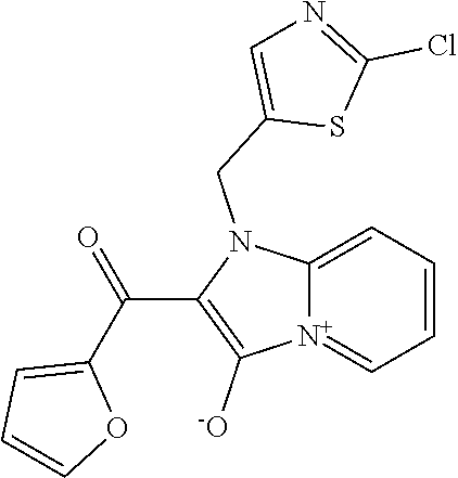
[N+]12=CC=CC=C1N(CC1=CN=C(Cl)S1)C(C(C1=CC=CO1)=O)=C2[-O]
